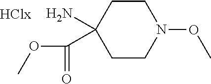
C1CC(N)(C(OC)=O)CCN1OC
